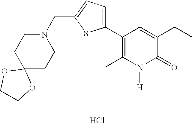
Cl.C1(C2=CC=C(CN3CCC4(CC3)OCCO4)S2)=C(C)N([H])C(=O)C(CC)=C1
